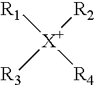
[X+]([R2])([R3])([R4])[R1]
